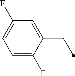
C1(F)=CC=C(F)C(CC)=C1
